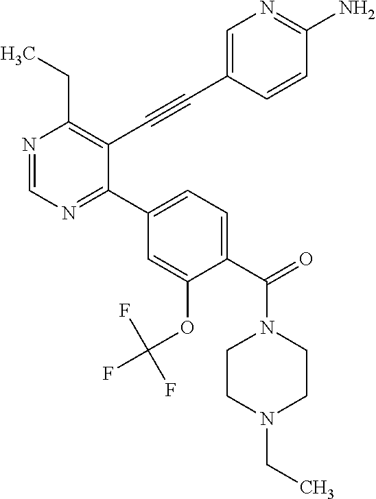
N1=CN=C(C2=CC=C(C(N3CCN(CC)CC3)=O)C(OC(F)(F)F)=C2)C(C#CC2=CN=C(N)C=C2)=C1CC
